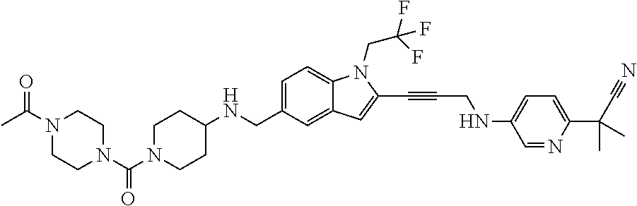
C1=C(CNC2CCN(C(N3CCN(C(C)=O)CC3)=O)CC2)C=C2C(=C1)N(CC(F)(F)F)C(C#CCNC1=CC=C(C(C#N)(C)C)N=C1)=C2
